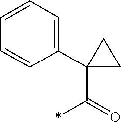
C1(C2(C(=O)*)CC2)=CC=CC=C1
